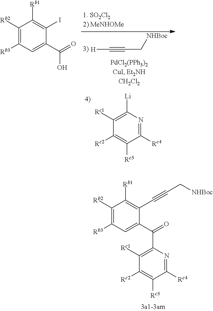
C1([Rc1])=C(C(=O)C2=CC([Rb3])=C([Rb2])C([Rb1])=C2C#CC[NHBoc])N=C([Rc4])C([Rc3])=C1[Rc2].OC(=O)C1=CC([Rb3])=C([Rb2])C([Rb1])=C1I.[H]C#CC[NHBoc].C1([Rc1])=C([Li])N=C([Rc4])C([Rc3])=C1[Rc2]
